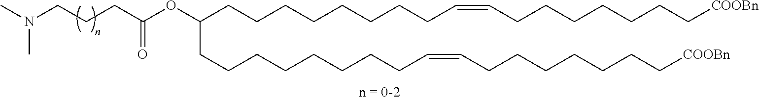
CN(CCCC(OC(CCCCCCCCC=CCCCCCCC[COOBn])CCCCCCCCC=CCCCCCCC[COOBn])=O)C
